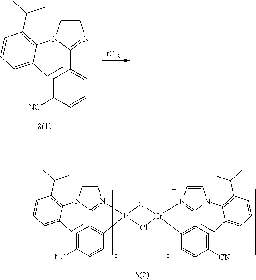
[IrCl3].C1=CN(C2=C(C(C)C)C=CC=C2C(C)C)C(C2=CC=CC([NC])=C2)=N1.C1=CN(C2=C(C(C)C)C=CC=C2C(C)C)C2=N1[Ir]1(C3=C2C=C([NC])C=C3)Cl[Ir]2(Cl1)N1=C(N(C3=C(C(C)C)C=CC=C3C(C)C)C=C1)C1=C2C=CC([CN])=C1
